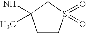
C1CS(=O)(=O)CC1(N)C
